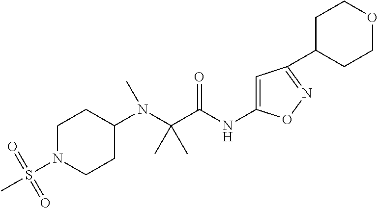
C1N(S(C)(=O)=O)CCC(N(C(C(NC2=CC(C3CCOCC3)=NO2)=O)(C)C)C)C1
